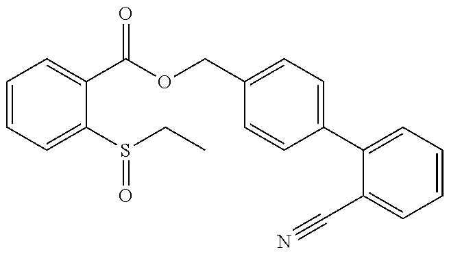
C1=CC=C(S(CC)=O)C(C(OCC2=CC=C(C3=CC=CC=C3C#N)C=C2)=O)=C1
